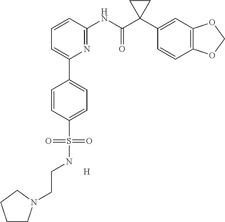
[H].C1=CC(NC(C2(C3=CC4=C(C=C3)OCO4)CC2)=O)=NC(C2=CC=C(S(=O)(=O)NCCN3CCCC3)C=C2)=C1
